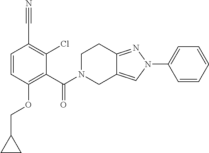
C1(N2N=C3C(=C2)CN(C(=O)C2=C(OCC4CC4)C=CC(C#N)=C2Cl)CC3)=CC=CC=C1
